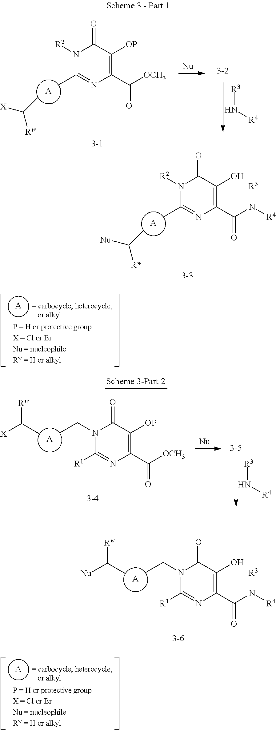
[A].N1(CC)C([R1])=NC(C(N([R4])[R3])=O)=C(O)C1=O.[A].CC([Nu])[Rw].[A].N1([R2])C(C)=NC(C([OCH3])=O)=C([OP])C1=O.[A].[R3]N[R4].CC([X])[Rw].N1([R2])C(C)=NC(C(N([R3])[R4])=O)=C(O)C1=O.[A].CC([Nu])[Rw].N1(CC)C([R1])=NC(C([OCH3])=O)=C([OP])C1=O.[A].CC([X])[Rw].[R3]N[R4]
